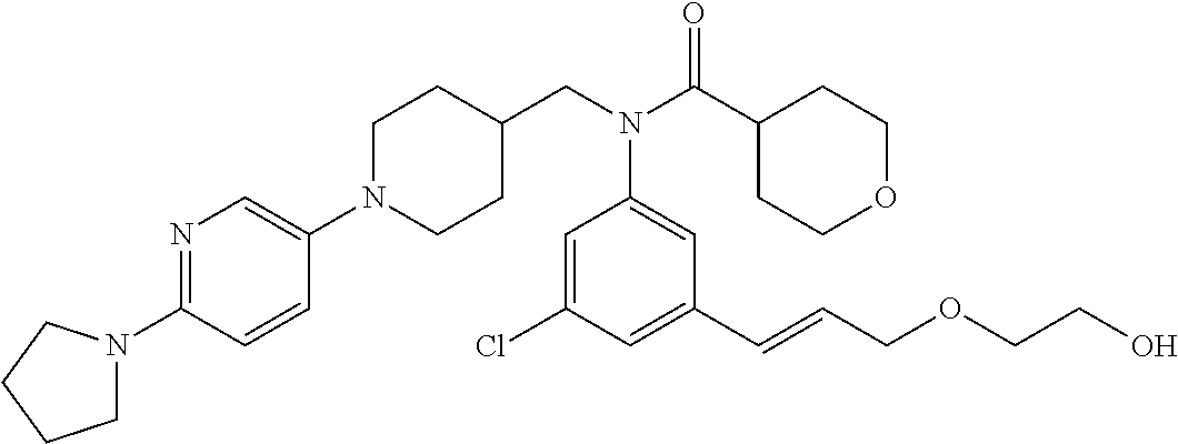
N1(C2=CN=C(N3CCCC3)C=C2)CCC(CN(C(C2CCOCC2)=O)C2=CC(C=CCOCCO)=CC(Cl)=C2)CC1
